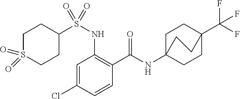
C1S(=O)(=O)CCC(S(NC2=C(C(NC34CCC(C(F)(F)F)(CC3)CC4)=O)C=CC(Cl)=C2)(=O)=O)C1
